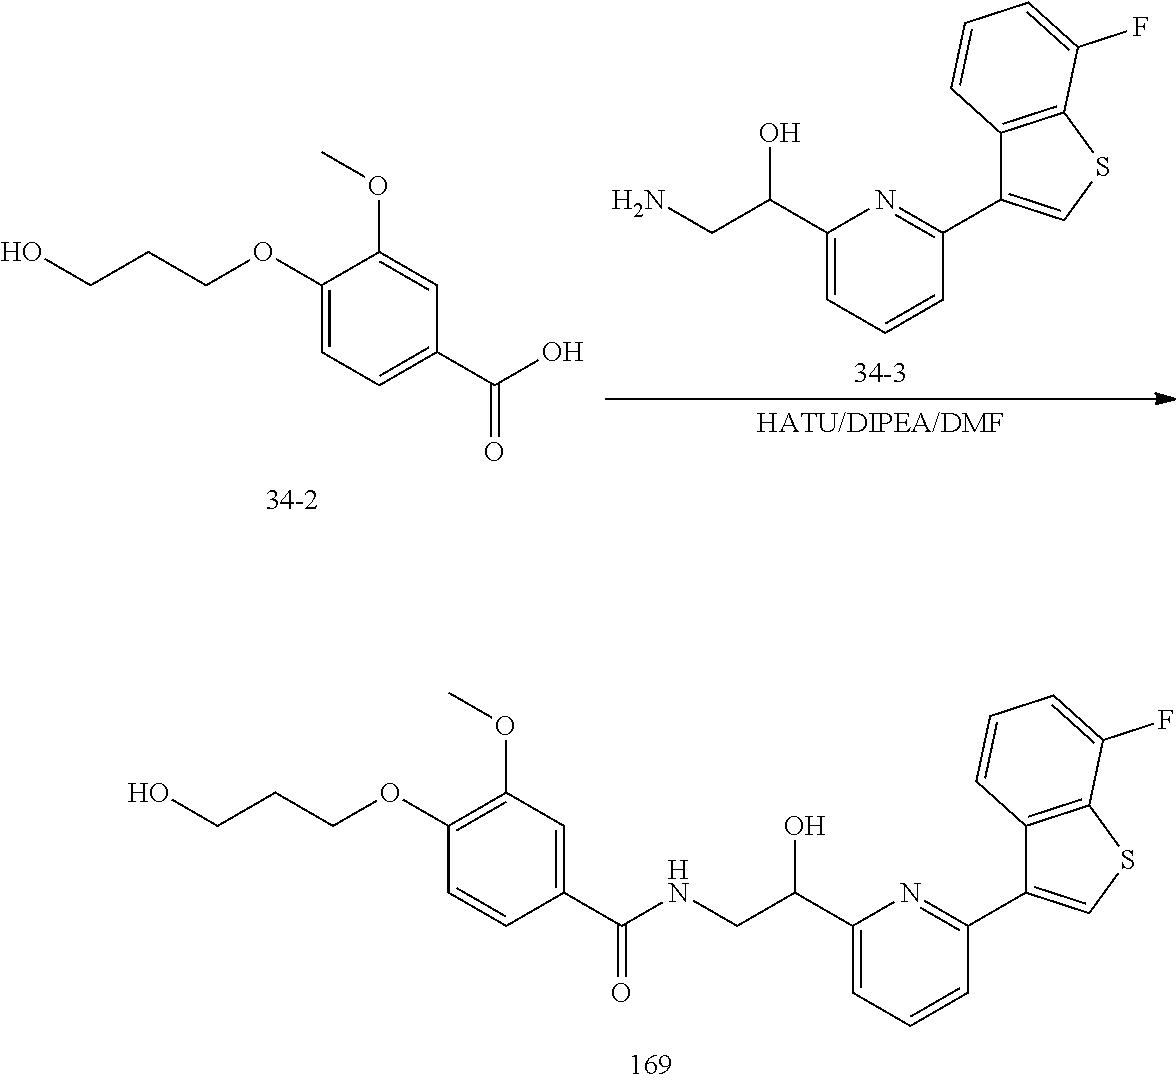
C1(OCCCO)=C(OC)C=C(C(=O)NCC(C2=CC=CC(C3=CSC4=C3C=CC=C4F)=N2)O)C=C1.C1(OCCCO)=CC=C(C(O)=O)C=C1OC.C1(C(CN)O)=CC=CC(C2=CSC3=C2C=CC=C3F)=N1
